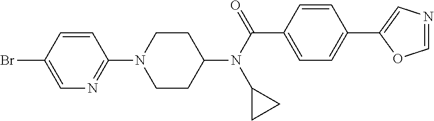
C1CC(N(C(C2=CC=C(C3=CN=CO3)C=C2)=O)C2CC2)CCN1C1=NC=C(Br)C=C1
